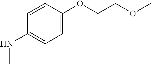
C1=C(OCCOC)C=CC(NC)=C1
